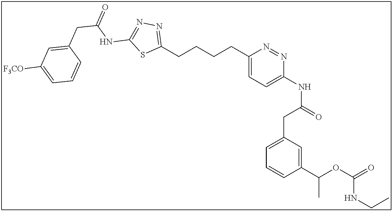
C1(CCCCC2=NN=C(NC(=O)CC3=CC([F3CO])=CC=C3)S2)=CC=C(NC(=O)CC2=CC=CC(C(OC(=O)NCC)C)=C2)N=N1
